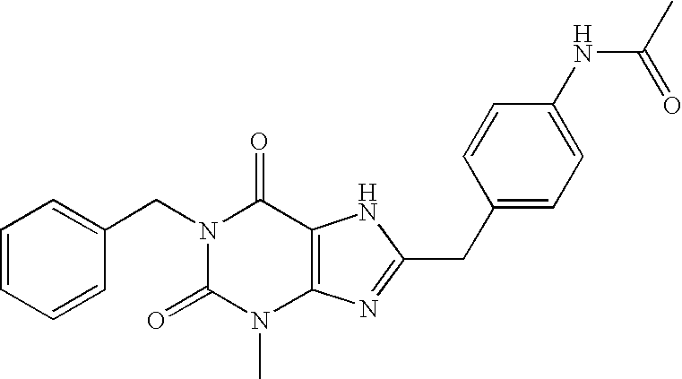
C1=CC=CC(CN2C(=O)N(C)C3=C(C2=O)NC(CC2=CC=C(NC(=O)C)C=C2)=N3)=C1
